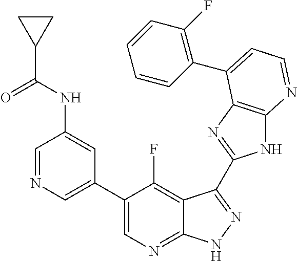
C1=NC=C(C2=CN=C3C(=C2F)C(C2=NC4=C(N2)N=CC=C4C2=C(F)C=CC=C2)=NN3)C=C1NC(=O)C1CC1
